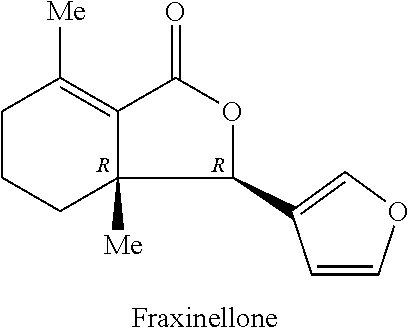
C1CCC2([Me])C(=C1[Me])C(=O)OC2C1=COC=C1.[R].[R]
